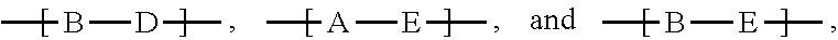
CB[D]C.C[A][E]C.CB[E]C
